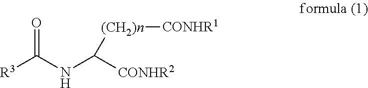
[R3]C(NC([CONHR2])[(CH2)n][CONHR1])=O
